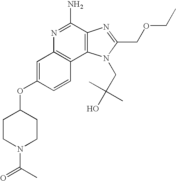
C1=C(OC2CCN(C(C)=O)CC2)C=CC2=C1N=C(N)C1=C2N(CC(O)(C)C)C(COCC)=N1
